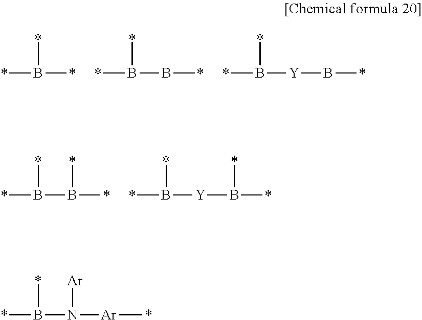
*B(*)*.*B(B*)*.*B([Y]B*)*.*B(B(*)*)*.*B([Y]B(*)*)*.*B(N([Ar]*)[Ar])*
